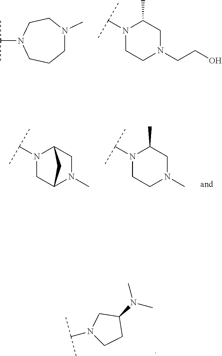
C1N(C)CCN(C(C)C)CC1.N1(C(C)C)CCN(CCO)CC1C.N1(C(C)C)CC2N(C)CC1C2.N1(C(C)C)CCN(C)CC1C.N(C1CN(C(C)C)CC1)(C)C
